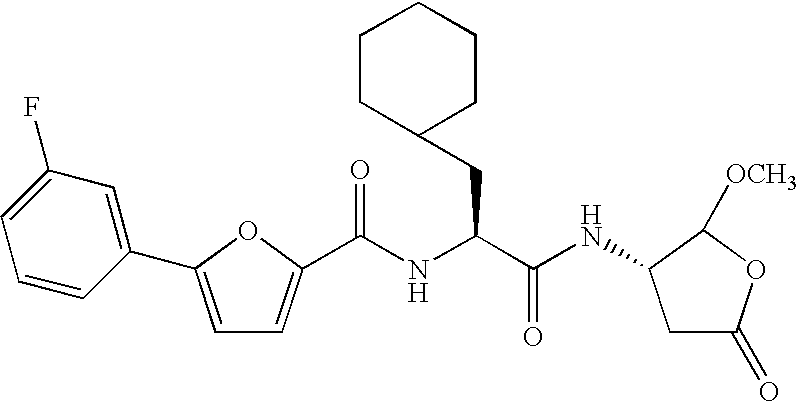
C1C(=O)OC([OCH3])C1NC(C(NC(=O)C1=CC=C(C2=CC(F)=CC=C2)O1)CC1CCCCC1)=O
